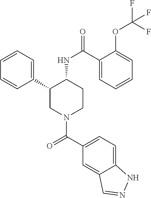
C1=CC=C(C2CN(C(C3=CC=C4C(=C3)C=NN4)=O)CCC2NC(=O)C2=CC=CC=C2OC(F)(F)F)C=C1
